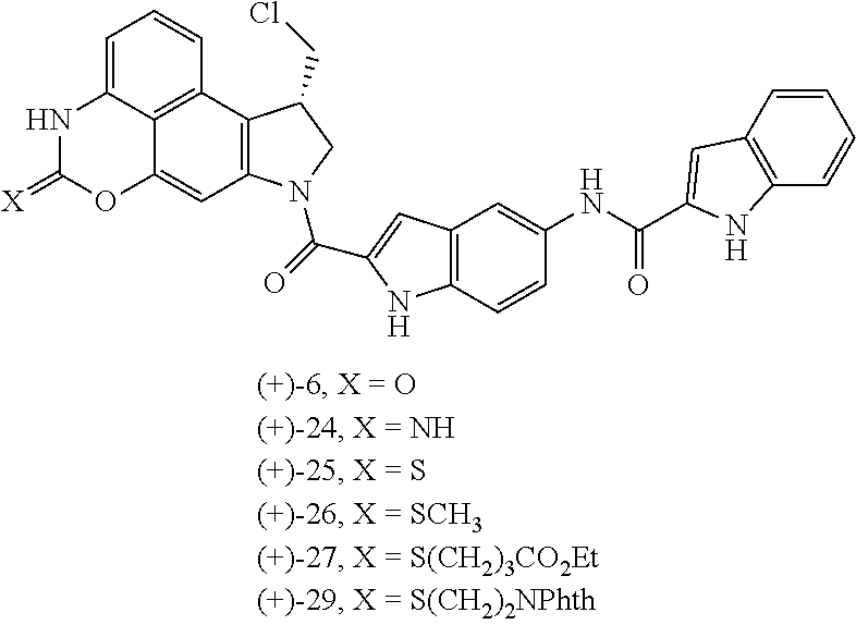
N1C(=[X])OC2=CC3=C(C4=C2C1=CC=C4)C(CCl)CN3C(=O)C1=CC2=C(C=CC(NC(=O)C3=CC4=C(C=CC=C4)N3)=C2)N1
